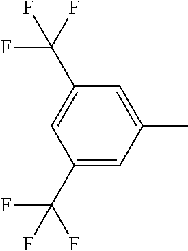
C1(C)=CC(C(F)(F)F)=CC(C(F)(F)F)=C1
